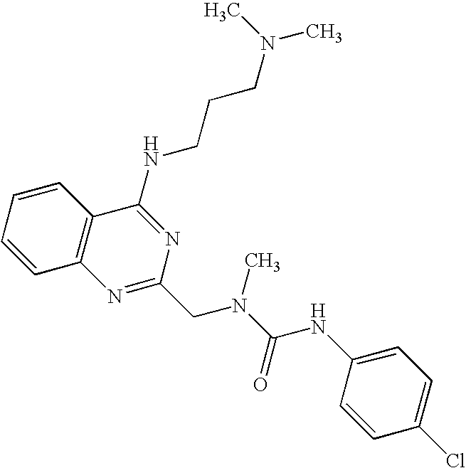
C1=CC2=C(C=C1)C(NCCCN(C)C)=NC(CN(C(=O)NC1=CC=C(Cl)C=C1)C)=N2
